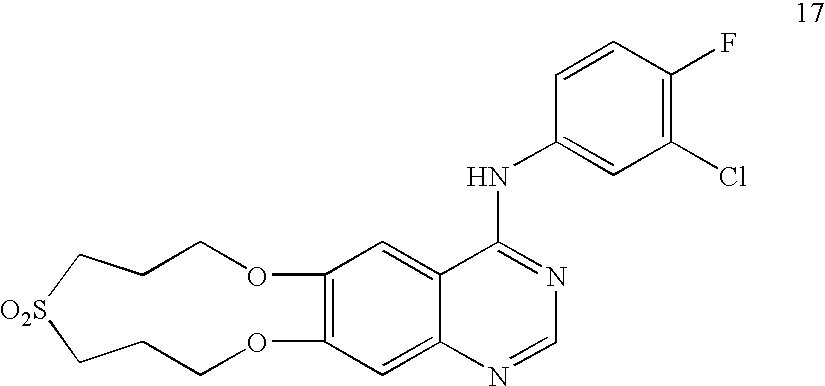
C12=C(C=C3C(=C1)N=CN=C3NC1=CC(Cl)=C(F)C=C1)OCCC[O2S]CCCO2
